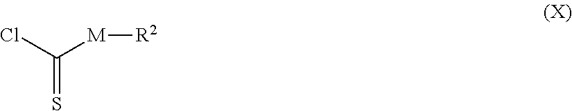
ClC(=S)[M][R2]
